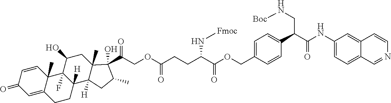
C(CC(C(OCC1=CC=C(C(CN[Boc])C(=O)NC2=CC=C3C(=C2)C=CN=C3)C=C1)=O)N[Fmoc])C(=O)OCC(C1(O)C2(C)C([H])(C3([H])CCC4=CC(=O)C=CC4(C)C3(F)C(O)C2)CC1C)=O
